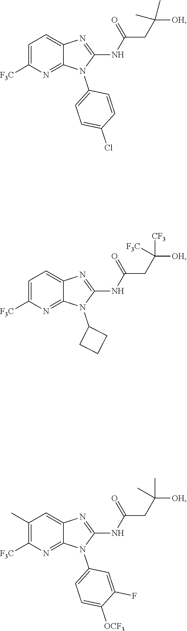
N(C1=NC2=CC=C([F3C])N=C2N1C1=CC=C(Cl)C=C1)C(CC([OH])(C)C)=O.N(C1=NC2=CC(C)=C([F3C])N=C2N1C1=CC=C([OCF3])C(F)=C1)C(CC([OH])(C)C)=O.N(C1=NC2=CC=C([F3C])N=C2N1C1CCC1)C(CC([OH])([F3C])[CF3])=O
